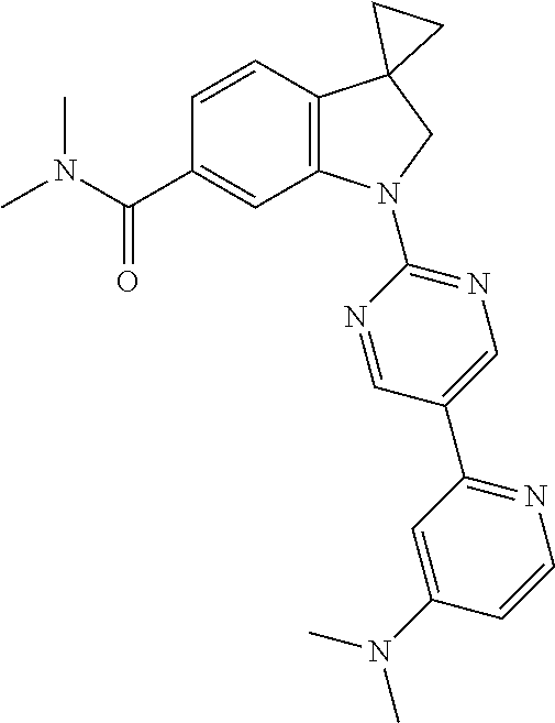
C1=C(N(C)C)C=CN=C1C1=CN=C(N2C3=C(C=CC(C(N(C)C)=O)=C3)C3(C2)CC3)N=C1
